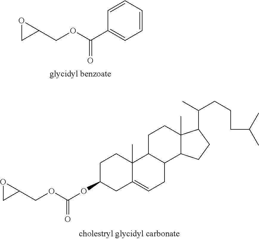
O1CC1COC(C1=CC=CC=C1)=O.C1C(OC(OCC2OC2)=O)CC2=CCC3C(C2(C)C1)CCC1(C)C3CCC1C(CCCC(C)C)C
